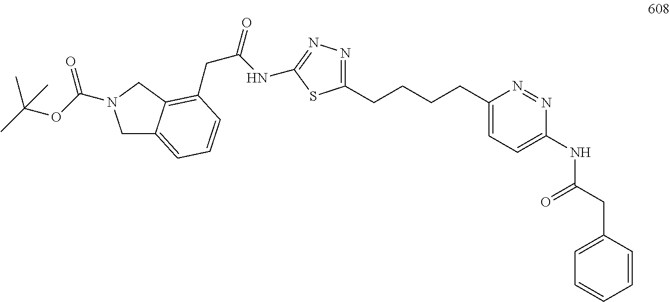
C1(CCCCC2=CC=C(NC(=O)CC3=CC=CC=C3)N=N2)=NN=C(NC(CC2=C3C(=CC=C2)CN(C(OC(C)(C)C)=O)C3)=O)S1
